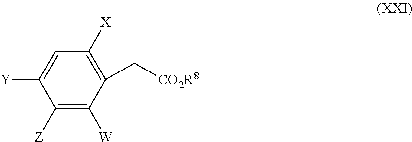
C1=C([Y])C([Z])=C([W])C(C[CO2R8])=C1[X]
